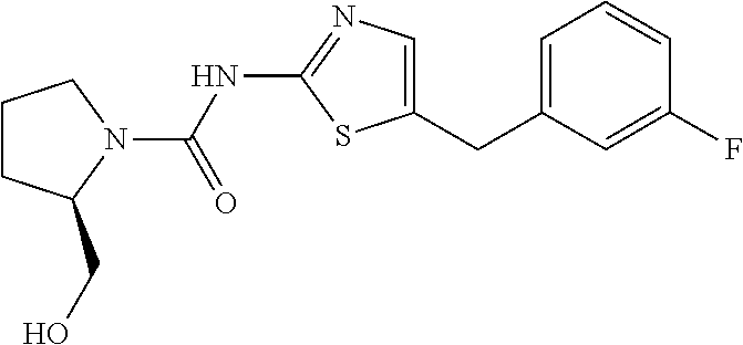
N1(C(=O)NC2=NC=C(CC3=CC=CC(F)=C3)S2)CCCC1CO
